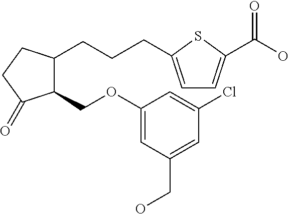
C1(COC2=CC(CO)=CC(Cl)=C2)C(CCCC2=CC=C(C(O)=O)S2)CCC1=O
